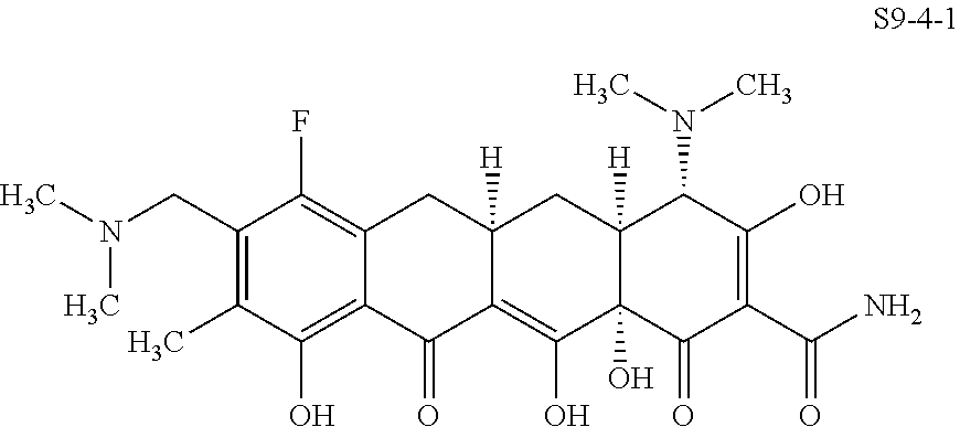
C1(CN(C)C)=C(C)C(O)=C2C(=C1F)CC1([H])C(=C(O)C3(O)C([H])(C1)C(N(C)C)C(O)=C(C(N)=O)C3=O)C2=O
